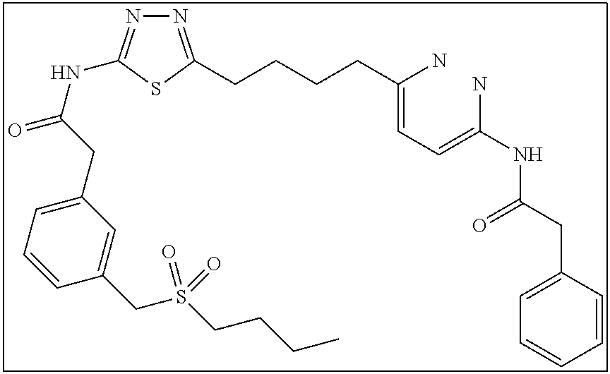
N1=C(CCCCC(=CC=C(N)NC(=O)CC2=CC=CC=C2)N)SC(NC(=O)CC2=CC=CC(CS(CCCC)(=O)=O)=C2)=N1
